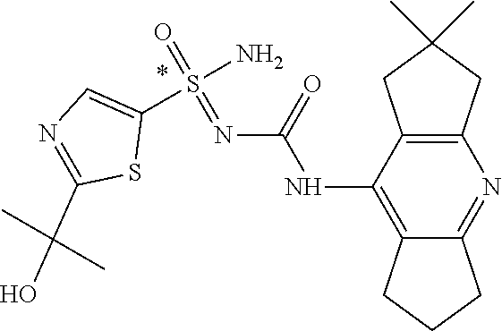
N(C(NC1=C2CCCC2=NC2=C1CC(C)(C)C2)=O)=S(N)(=O)C1=CN=C(C(O)(C)C)S1
